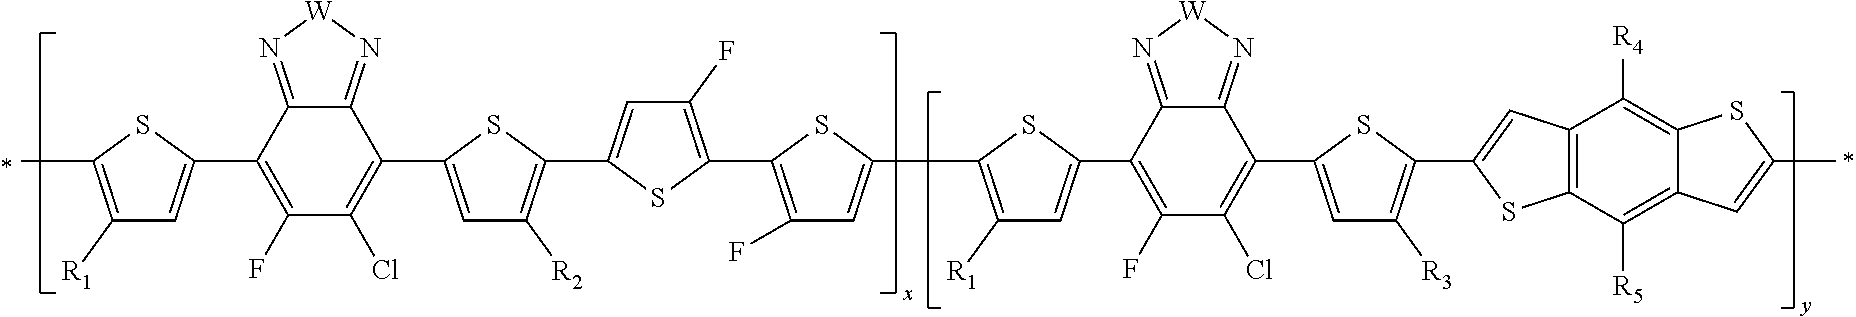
C1([R1])=C(C)SC(C2=C(F)C(Cl)=C(C3=CC([R2])=C(C4=CC(F)=C(C5=C(F)C=C(C6=C([R1])C=C(C7=C(F)C(Cl)=C(C8=CC([R3])=C(C9=CC%10=C(C([R5])=C%11C(=C%10[R4])SC(C)=C%11)S9)S8)C8=N[W]N=C78)S6)S5)S4)S3)C3=N[W]N=C23)=C1
